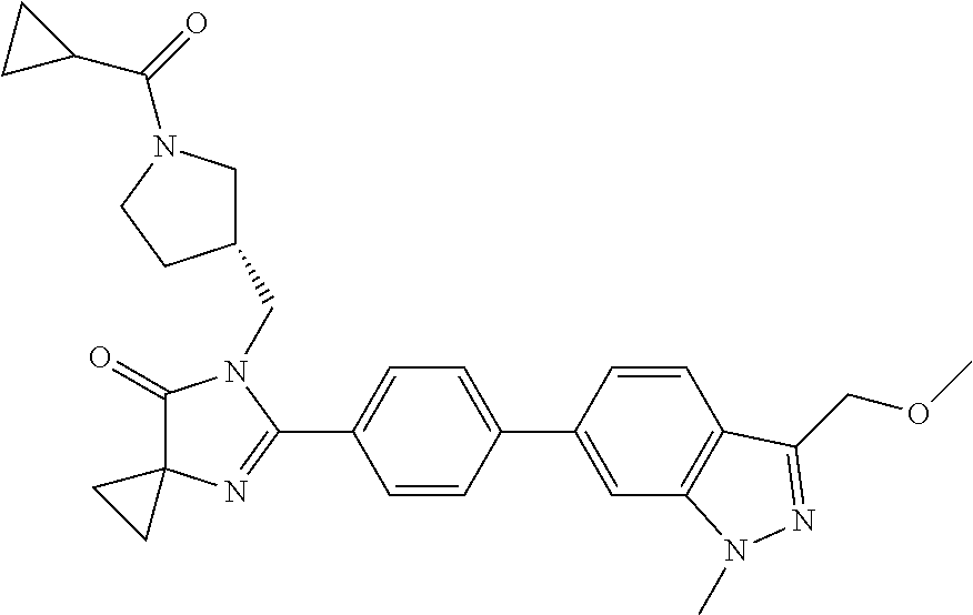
C1(=O)C2(N=C(C3=CC=C(C4=CC5=C(C=C4)C(COC)=NN5C)C=C3)N1CC1CN(C(=O)C3CC3)CC1)CC2
